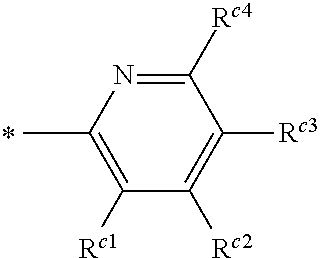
C1([Rc4])=NC(C)=C([Rc1])C([Rc2])=C1[Rc3]
